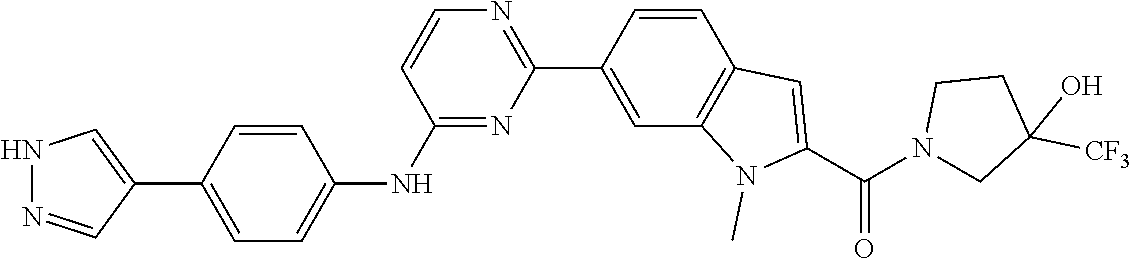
N1N=CC(C2=CC=C(NC3=NC(C4=CC5=C(C=C4)C=C(C(N4CC([CF3])(O)CC4)=O)N5C)=NC=C3)C=C2)=C1
